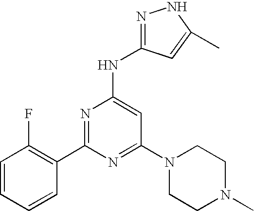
C1=CC(F)=C(C2=NC(NC3=NNC(C)=C3)=CC(N3CCN(C)CC3)=N2)C=C1
